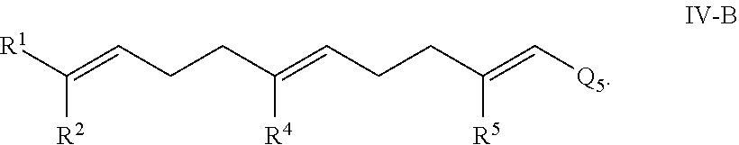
[R1]C(=CCCC(=CCCC(=C[Q5])[R5])[R4])[R2]
